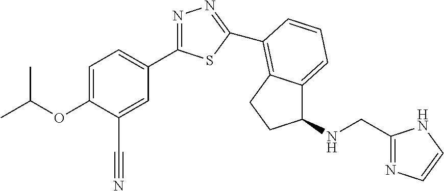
C1=C(OC(C)C)C(C#N)=CC(C2=NN=C(C3=C4C(=CC=C3)C(NCC3=NC=CN3)CC4)S2)=C1
